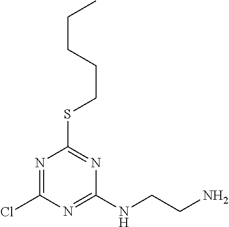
N1=C(Cl)N=C(NCCN)N=C1SCCCCC
